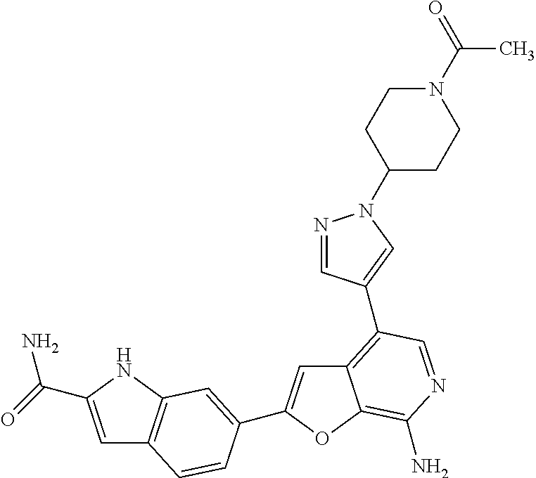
C12=C(C3=CN(C4CCN(C(C)=O)CC4)N=C3)C=NC(N)=C1OC(C1=CC3=C(C=C(C(=O)N)N3)C=C1)=C2
